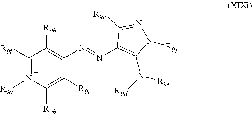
C1([R9i])=N([R9a])C([R9b])=C([R9c])C(N=NC2=C(N([R9d])[R9e])N([R9f])N=C2[R9g])=C1[R9h]
